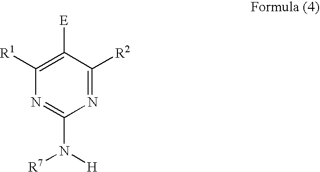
C1([R1])=C([E])C([R2])=NC(N([H])[R7])=N1
